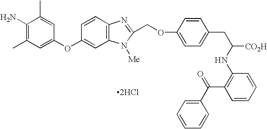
C1=CC2=C(C=C1OC1=CC(C)=C(N)C(C)=C1)N([Me])C(COC1=CC=C(CC(NC3=C(C(C4=CC=CC=C4)=O)C=CC=C3)[CO2H])C=C1)=N2.[2HCl]
